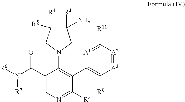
C1([R3])(N)C([R4])([R5])CN(C2=C(C3=C([R8])[A3]=[A2]C([R11])=[A1]3)C([Rc])=NC=C2C(N([R6])[R7])=O)C1
